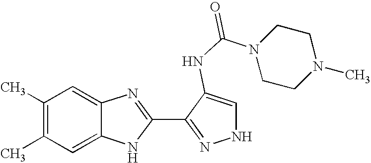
C1=C2C(=CC(C)=C1C)N=C(C1=NNC=C1NC(N1CCN(C)CC1)=O)N2
